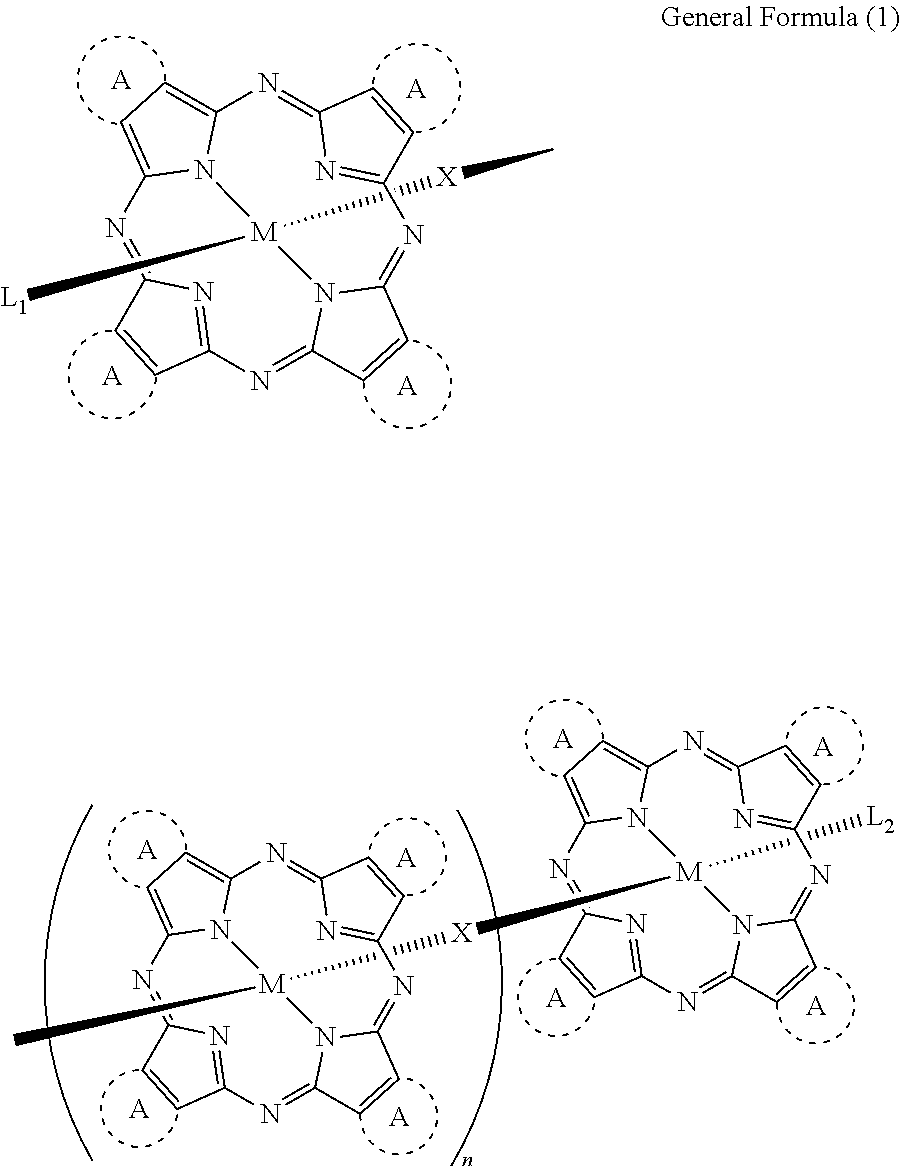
[A].[A].[A].[A].N1=C2N=C(N=C3N4C(=NC5=NC(=NC6=CC=C1N6[M]4([X][M]1([L2])N4C6=CC=C4N=C4N=C(C=C4)N=C4N1C(=NC1=NC(=N6)C=C1)C=C4)C)C=C5)C=C3)C=C2.[A].[A].[A].[A].[A].[A].[A].[A].N1=C2N=C(N=C3N4C(=NC5=NC(=NC6=CC=C1N6[M]4([L1])[X]C)C=C5)C=C3)C=C2
